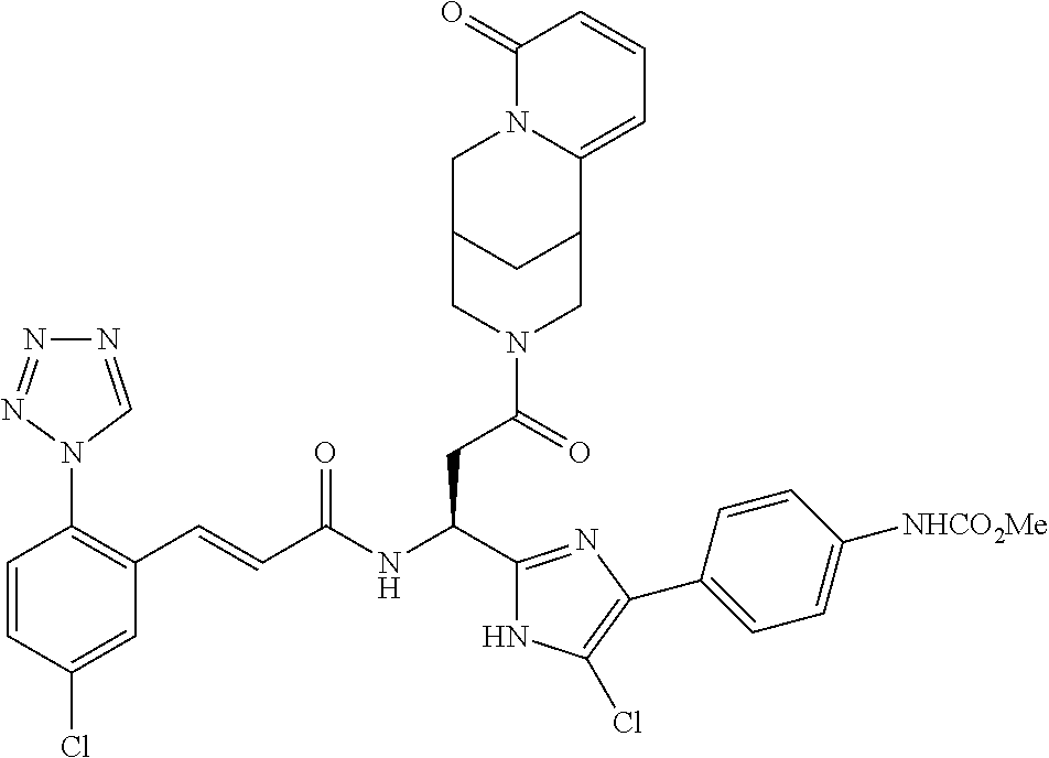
C1(Cl)=CC(C=CC(NC(CC(N2CC3CC(C2)C2=CC=CC(=O)N2C3)=O)C2=NC(C3=CC=C([NHCO2Me])C=C3)=C(Cl)N2)=O)=C(N2C=NN=N2)C=C1
